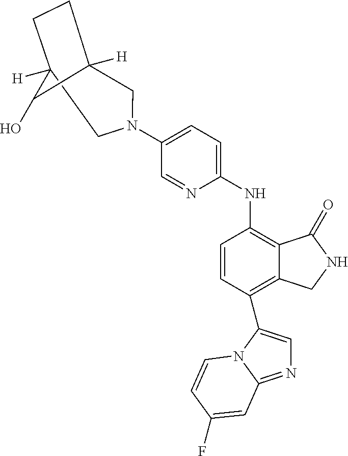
C1C2([H])CCC([H])(CN1C1=CC=C(NC3=C4C(=C(C5=CN=C6N5C=CC(F)=C6)C=C3)CNC4=O)N=C1)C2O
